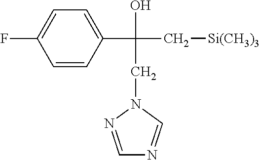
C(C(C1=CC=C(F)C=C1)(C[Si(CH3)3])O)N1N=CN=C1
